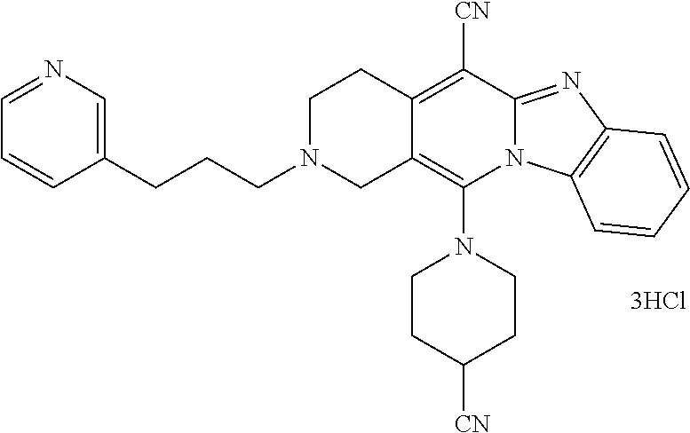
[3HCl].C1CC([CN])CCN1C1=C2C(=C([CN])C3=NC4=C(N13)C=CC=C4)CCN(CCCC1=CN=CC=C1)C2
